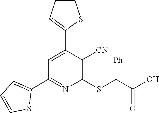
C1(C2=CC(C3=CC=CS3)=NC(SC(C(O)=O)[Ph])=C2[CN])=CC=CS1
